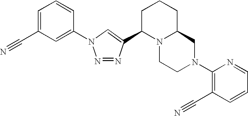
C1=C(C#N)C=C(N2N=NC(C3N4C(CCC3)CN(C3=C(C#N)C=CC=N3)CC4)=C2)C=C1
